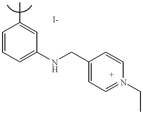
C1=CC=C(NCC2=CC=N(CC)C=C2)C=C1C
